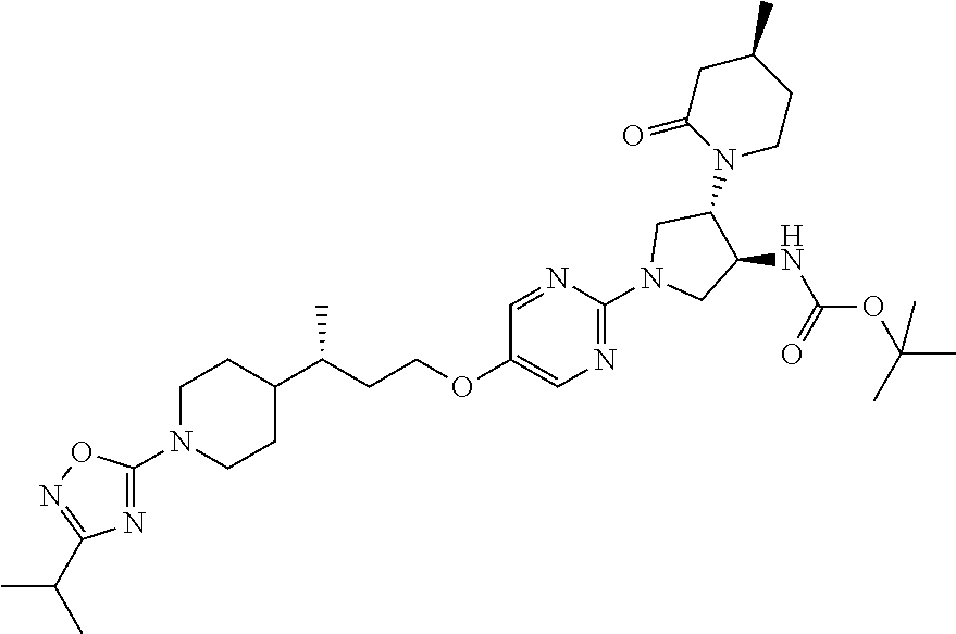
C1N(C2=NC(C(C)C)=NO2)CCC(C(CCOC2=CN=C(N3CC(NC(OC(C)(C)C)=O)C(N4CCC(C)CC4=O)C3)N=C2)C)C1
